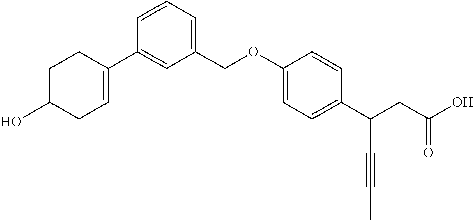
C1=CC=C(COC2=CC=C(C(CC(O)=O)C#CC)C=C2)C=C1C1=CCC(O)CC1
